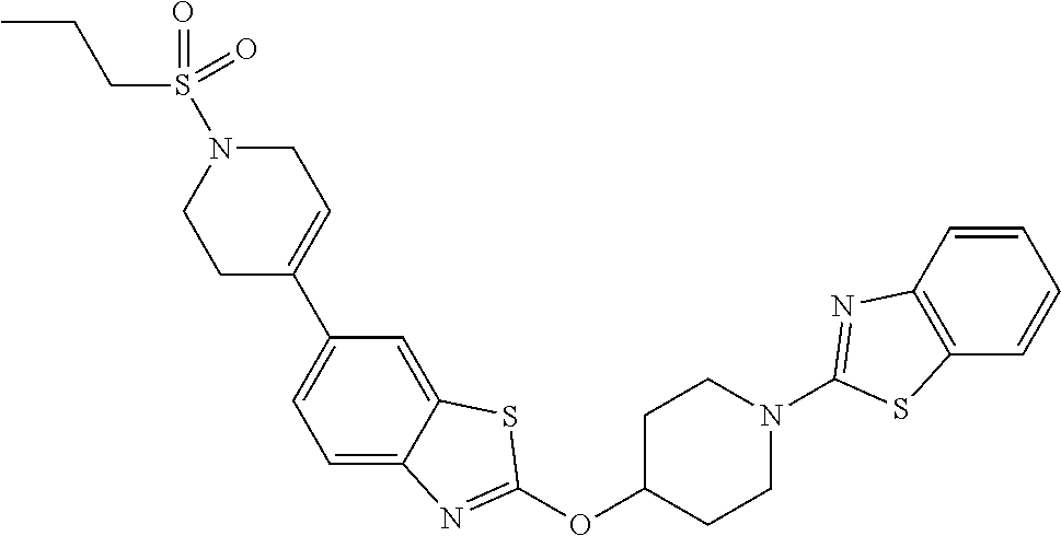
C1C(C2=CC=C3C(=C2)SC(OC2CCN(C4=NC5=C(C=CC=C5)S4)CC2)=N3)=CCN(S(=O)(CCC)=O)C1
